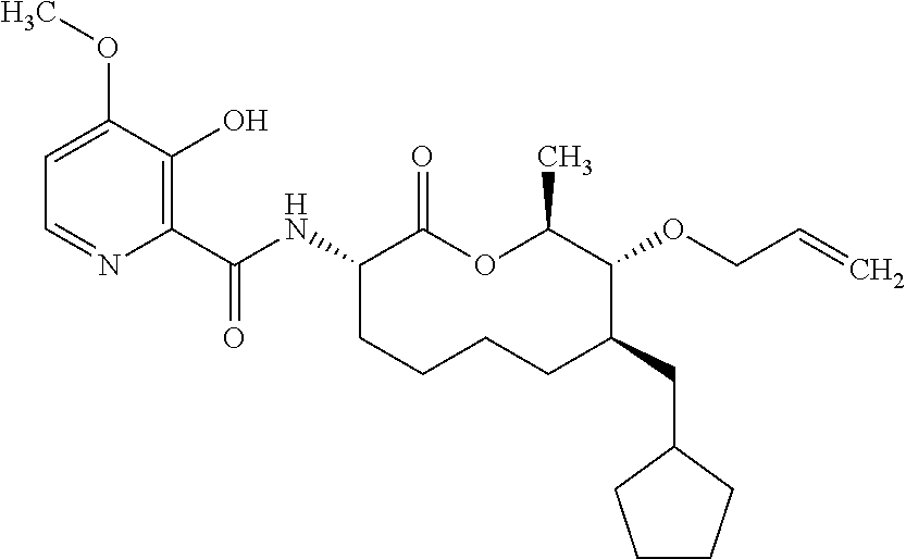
C1(C(NC2C(=O)OC(C)C(OCC=C)C(CC3CCCC3)CCCC2)=O)=C(O)C(OC)=CC=N1
